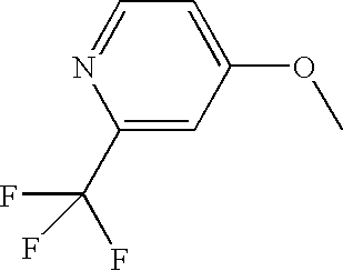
C1(C(F)(F)F)=CC(OC)=CC=N1
